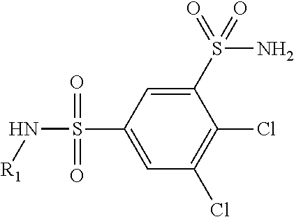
C1=C(S(N[R1])(=O)=O)C=C(S(=O)(N)=O)C(Cl)=C1Cl
